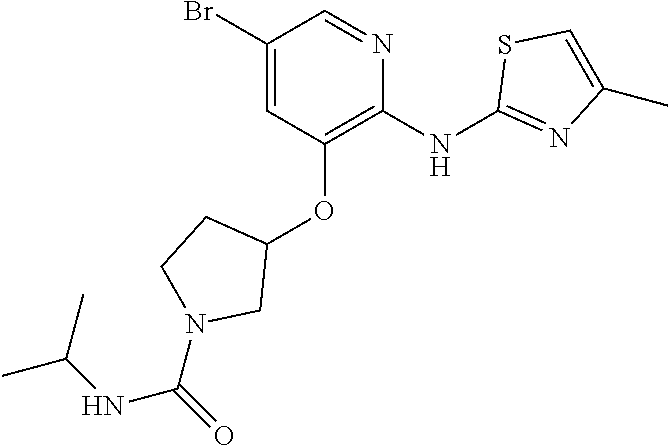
C1(Br)=CC(OC2CCN(C(=O)NC(C)C)C2)=C(NC2=NC(C)=CS2)N=C1
